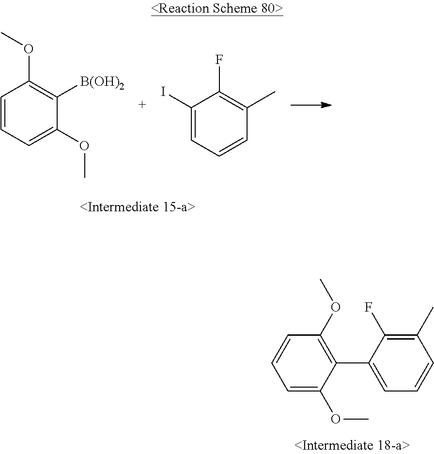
C1=C(OC)C(C2=CC=CC(C)=C2F)=C(OC)C=C1.C1=CC=C(OC)C([B(OH)2])=C1OC.C1(I)=CC=CC(C)=C1F
